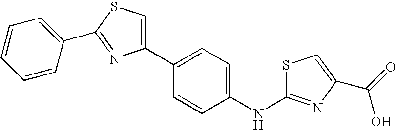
C1(C2=CSC(C3=CC=CC=C3)=N2)=CC=C(NC2=NC(C(=O)O)=CS2)C=C1
